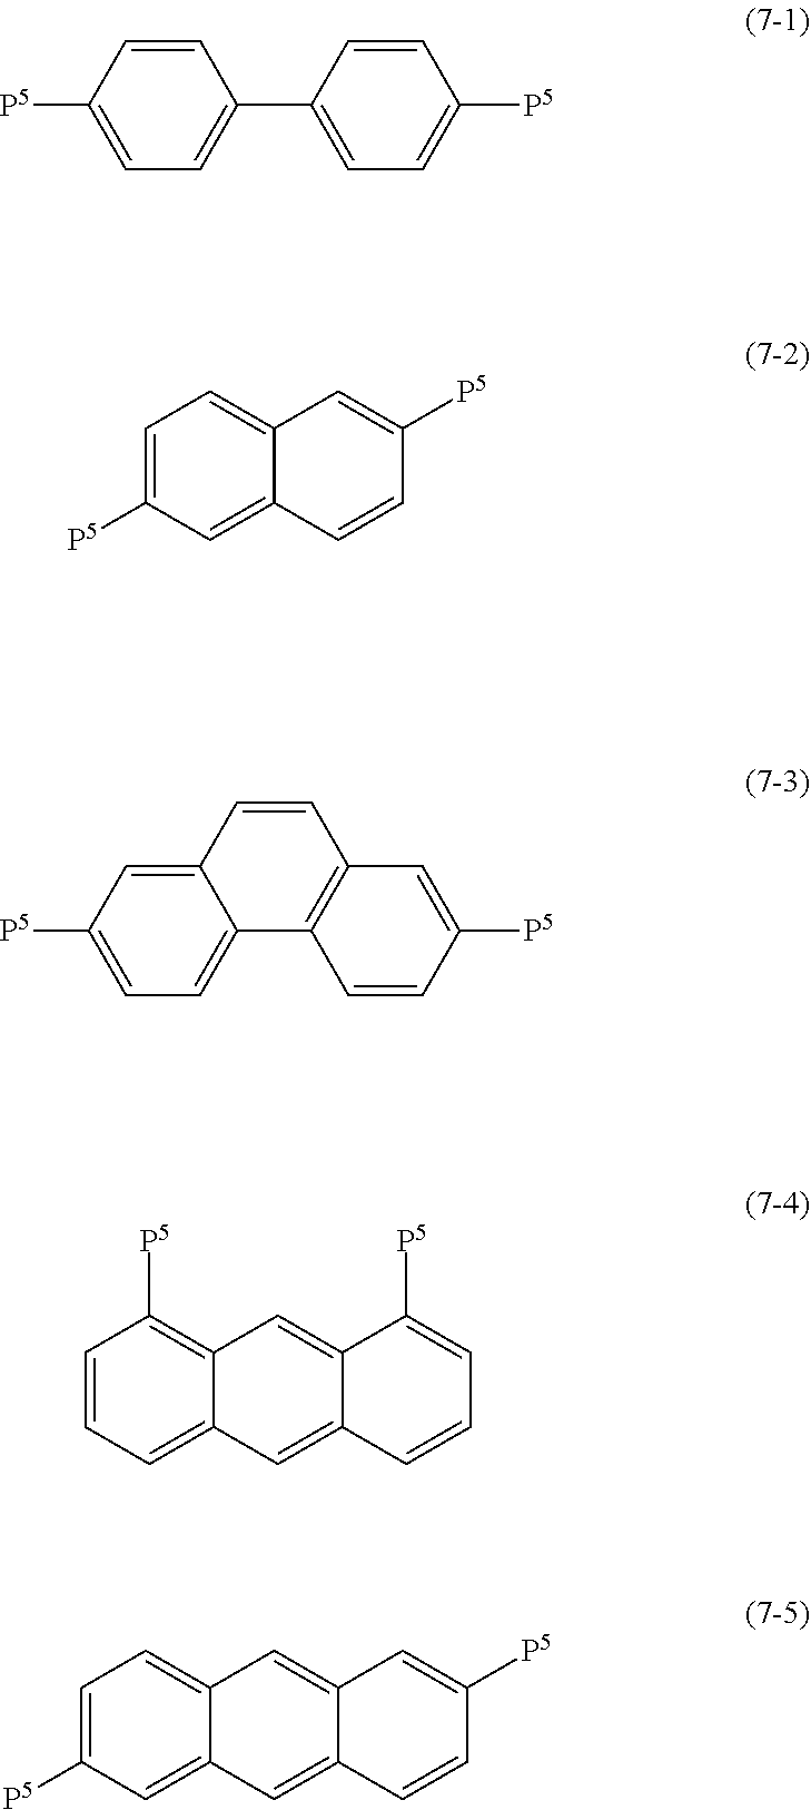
C1([P5])=CC=C(C2=CC=C([P5])C=C2)C=C1.C1=C([P5])C=C2C(=C1)C=C([P5])C=C2.C1([P5])=CC=C2C(=C1)C=CC1=C2C=CC([P5])=C1.C1=CC=C2C(=C1[P5])C=C1C(=C2)C=CC=C1[P5].C1=C([P5])C=C2C(=C1)C=C1C(=C2)C=CC([P5])=C1
